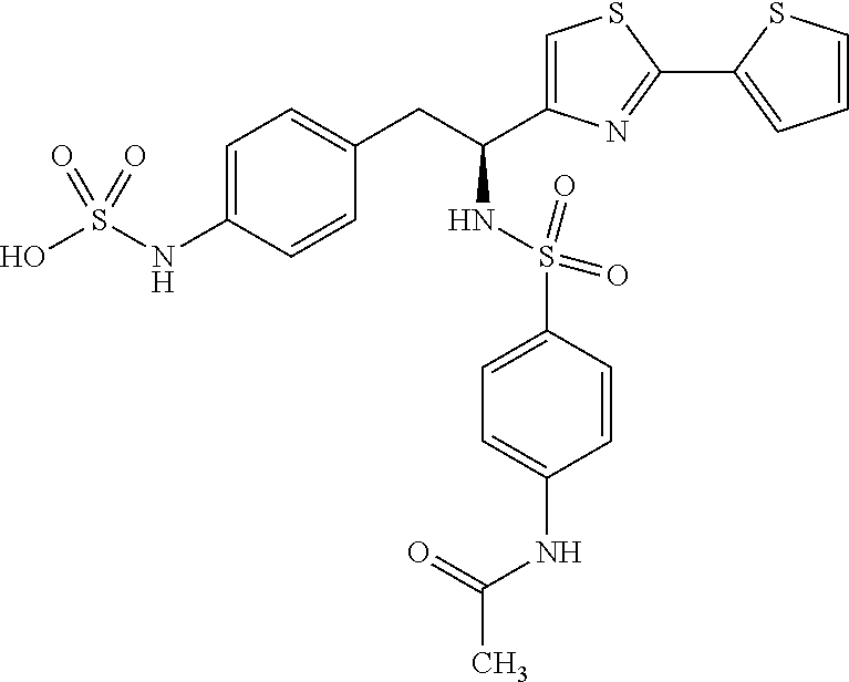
C1(NC(C)=O)=CC=C(S(=O)(=O)NC(CC2=CC=C(NS(O)(=O)=O)C=C2)C2=CSC(C3=CC=CS3)=N2)C=C1
